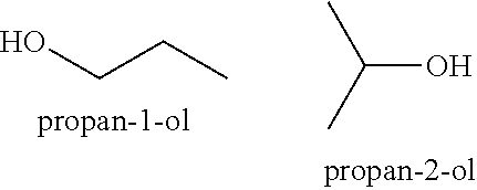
OCCC.OC(C)C
